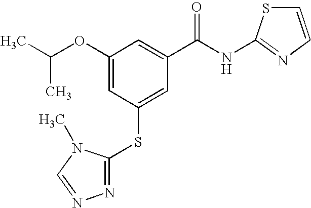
C(C)(OC1=CC(SC2=NN=CN2C)=CC(C(NC2=NC=CS2)=O)=C1)C
